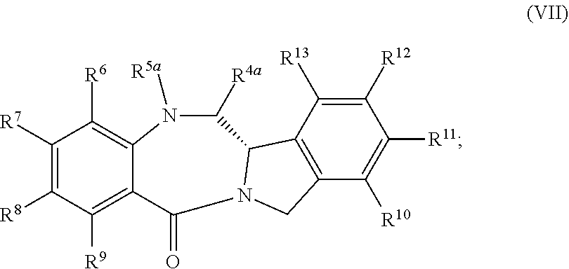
C1([R7])=C([R8])C([R9])=C2C(=C1[R6])N([R5a])C([R4a])C1C3=C(C([R10])=C([R11])C([R12])=C3[R13])CN1C2=O
